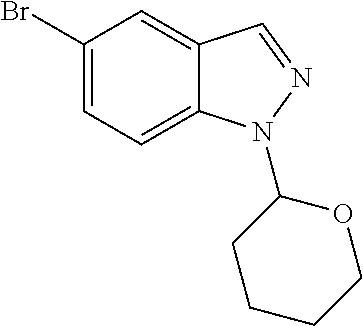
C1(Br)=CC=C2C(=C1)C=NN2C1OCCCC1
